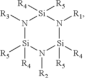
N1([R3])[Si]([R5])([R4])N([R2])[Si]([R4])([R5])N([R1])[Si]1([R5])[R4]
